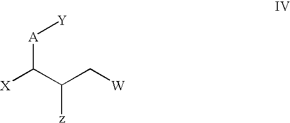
[X]C(C([z])C[W])[A][Y]
